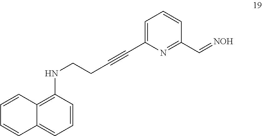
C1(NCCC#CC2=CC=CC(C=[NOH])=N2)=C2C(=CC=C1)C=CC=C2
